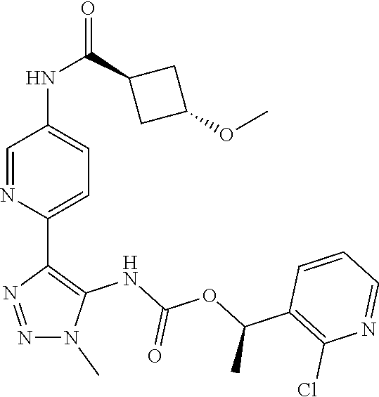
N1(C)C(NC(OC(C2=C(Cl)N=CC=C2)C)=O)=C(C2=CC=C(NC(C3CC(OC)C3)=O)C=N2)N=N1
